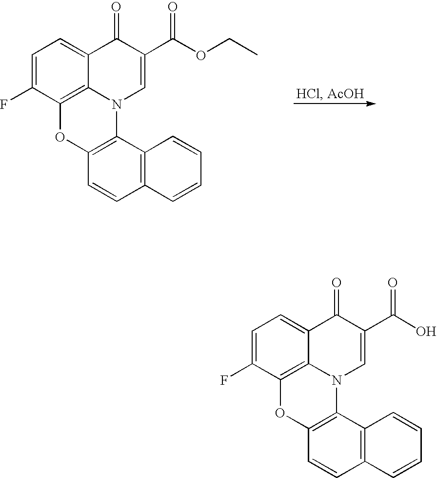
C1=C(F)C2=C3C(=C1)C(=O)C(C(OCC)=O)=CN3C1=C(O2)C=CC2=C1C=CC=C2.C1=C(F)C2=C3C(=C1)C(=O)C(C(O)=O)=CN3C1=C(O2)C=CC2=C1C=CC=C2
